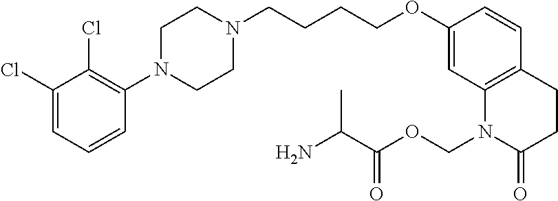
C1(Cl)=CC=CC(N2CCN(CCCCOC3=CC4=C(C=C3)CCC(=O)N4COC(=O)C(C)N)CC2)=C1Cl
